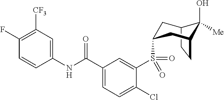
C12CCC(CC(S(C3=CC(C(NC4=CC([CF3])=C(F)C=C4)=O)=CC=C3Cl)(=O)=O)C1)C2(O)[Me]
